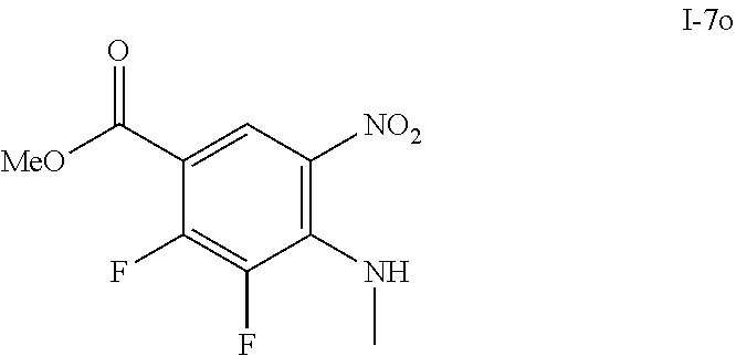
C1(C([MeO])=O)=CC([NO2])=C(NC)C(F)=C1F
